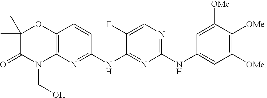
C1(C)(C)C(=O)N(CO)C2=C(O1)C=CC(NC1=NC(NC3=CC([OMe])=C([OMe])C([OMe])=C3)=NC=C1F)=N2
